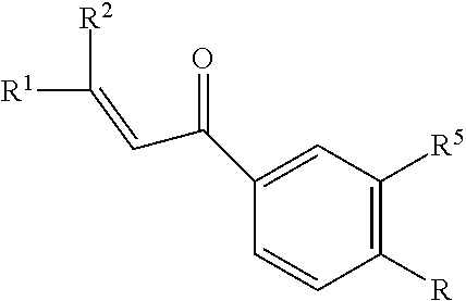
C1=CC([R])=C([R5])C=C1C(=O)C=C([R2])[R1]
